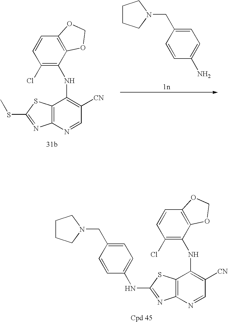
C12=C(N=CC([CN])=C1NC1=C(Cl)C=CC3=C1OCO3)N=C(SC)S2.C1=C(CN2CCCC2)C=CC(N)=C1.C12=C(N=CC([CN])=C1NC1=C(Cl)C=CC3=C1OCO3)N=C(NC1=CC=C(CN3CCCC3)C=C1)S2
